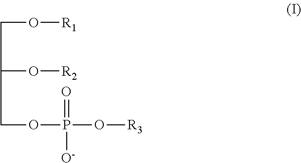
C(O[R1])C(O[R2])COP(=O)([O-])O[R3]
